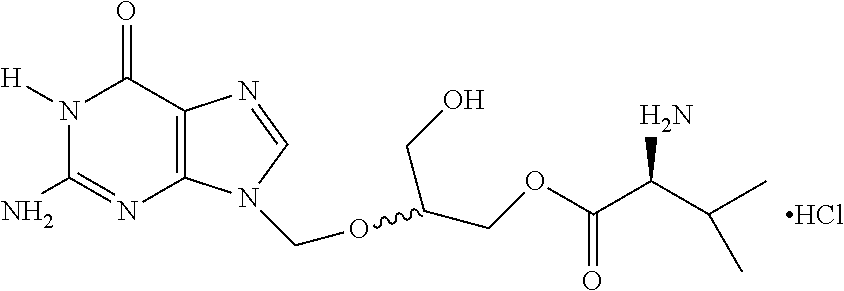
N1([H])C(N)=NC2=C(C1=O)N=CN2COC(COC(C(C(C)C)N)=O)CO.Cl
